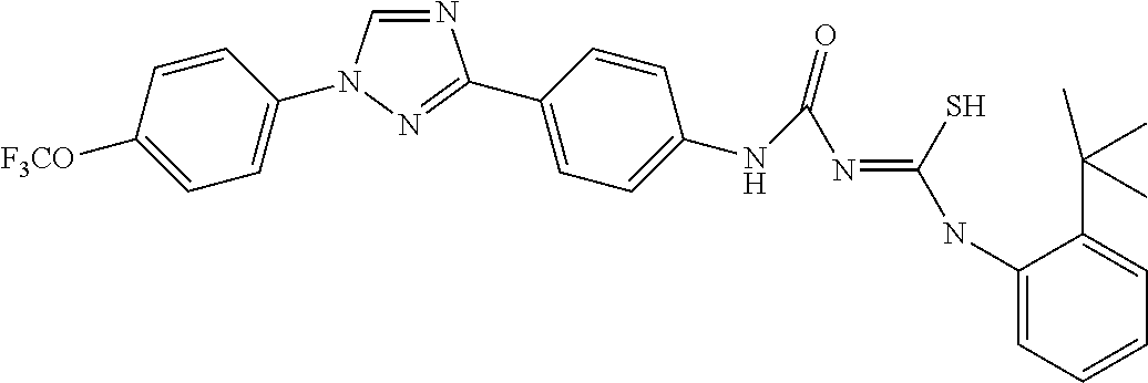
N1=CN(C2=CC=C([F3CO])C=C2)N=C1C1=CC=C(NC(=O)N=C(NC2=CC=CC=C2C(C)(C)C)S)C=C1
